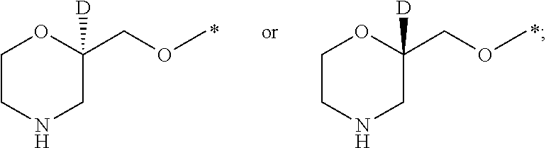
C1(COC)([D])OCCNC1.C1(COC)([D])OCCNC1
